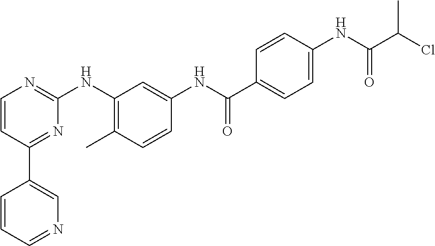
C1(C2=CN=CC=C2)=NC(NC2=C(C)C=CC(NC(C3=CC=C(NC(C(Cl)C)=O)C=C3)=O)=C2)=NC=C1
